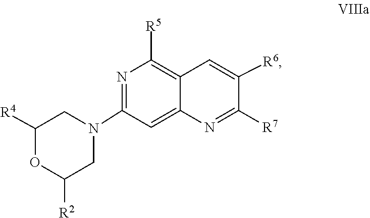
C1([R7])=NC2=CC(N3CC([R2])OC([R4])C3)=NC([R5])=C2C=C1[R6]
